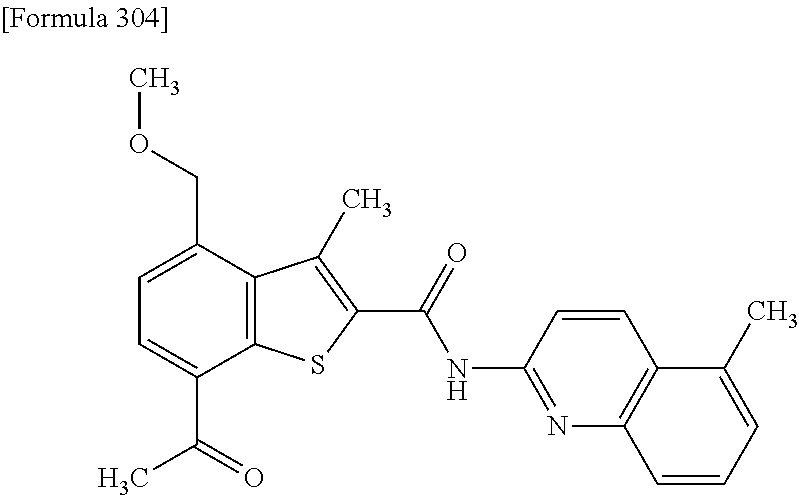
C1=C(C(=O)C)C2=C(C(COC)=C1)C(C)=C(C(=O)NC1=NC3=C(C=C1)C(C)=CC=C3)S2
